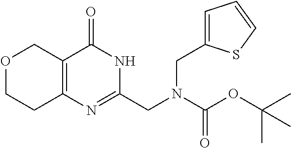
O1CCC2=C(C1)C(=O)NC(CN(C(OC(C)(C)C)=O)CC1=CC=CS1)=N2
